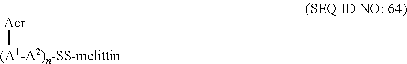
[Acr][(A1-A2)n-SS-melittin]
